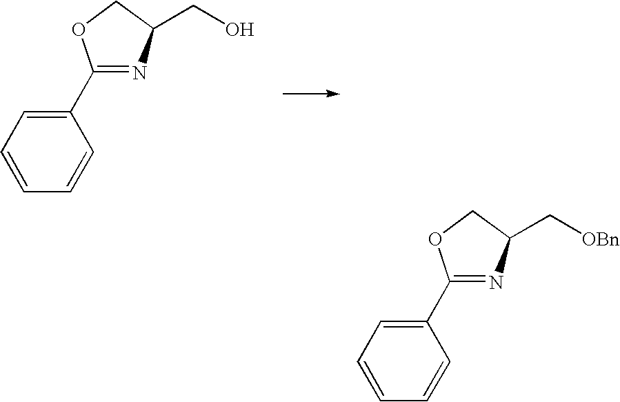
C1=CC(C2=NC(CO)CO2)=CC=C1.C1=CC(C2=NC(C[OBn])CO2)=CC=C1
